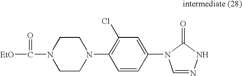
C1CN(C([EtO])=O)CCN1C1=C(Cl)C=C(N2C=NNC2=O)C=C1
